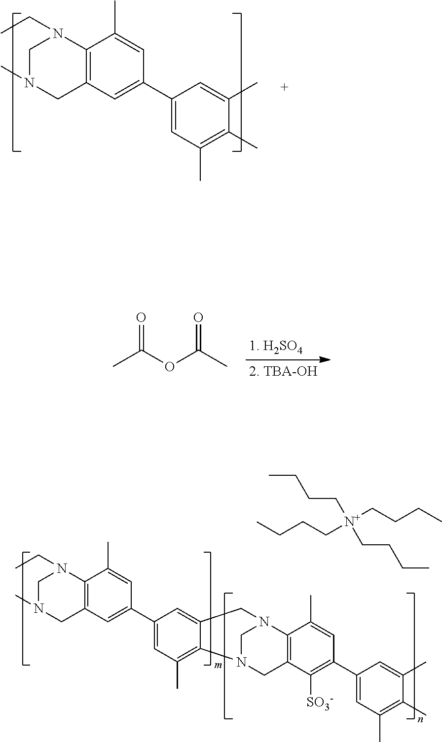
C12=C(C=C(C3=CC(C)=C(C)C(C)=C3)C=C1C)CN(C)CN2CC.CC(OC(C)=O)=O.C12=C(C=C(C3=CC(C)=C4C(=C3)CN3CN4CC4=C3C(C)=CC(C3=CC(C)=C(C)C(C)=C3)=C4[SO3-])C=C1C)CN(C)CN2CC.CCCC[N+](CCCC)(CCCC)CCCC
